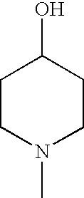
C1(O)CCN(C)CC1
